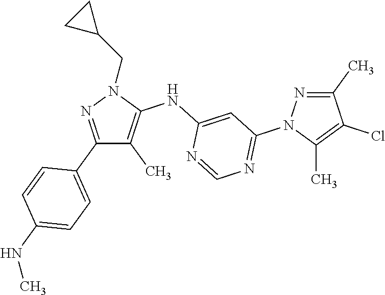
N1=C(C)C(Cl)=C(C)N1C1=NC=NC(NC2=C(C)C(C3=CC=C(NC)C=C3)=NN2CC2CC2)=C1
